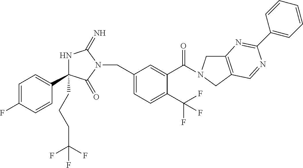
N1C(C2=CC=C(F)C=C2)(CCCC(F)(F)F)C(=O)N(CC2=CC=C(C(F)(F)F)C(C(=O)N3CC4=C(C3)C=NC(C3=CC=CC=C3)=N4)=C2)C1=N
